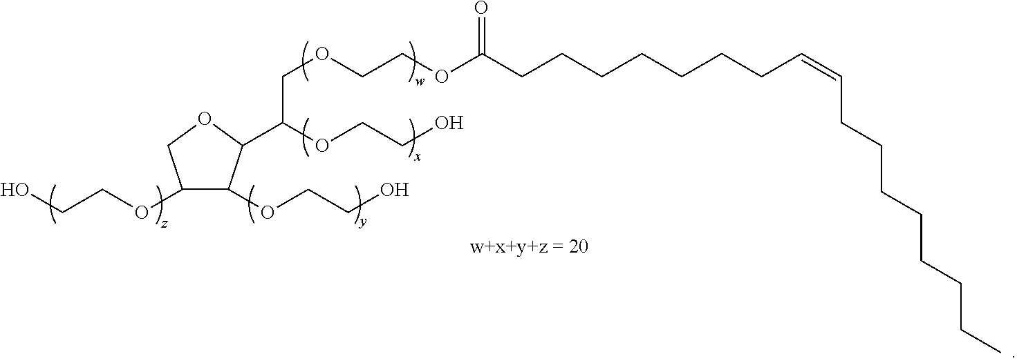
OCCOC1C(OCCO)C(C(OCCO)COCCOC(CCCCCCCC=CCCCCCCCC)=O)OC1
